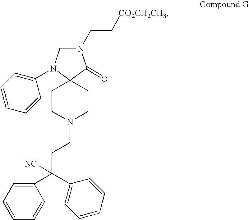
C1N(C2=CC=CC=C2)C2(C(=O)N1CC[CO2CH2CH3])CCN(CCC(C1=CC=CC=C1)(C1=CC=CC=C1)[NC])CC2
